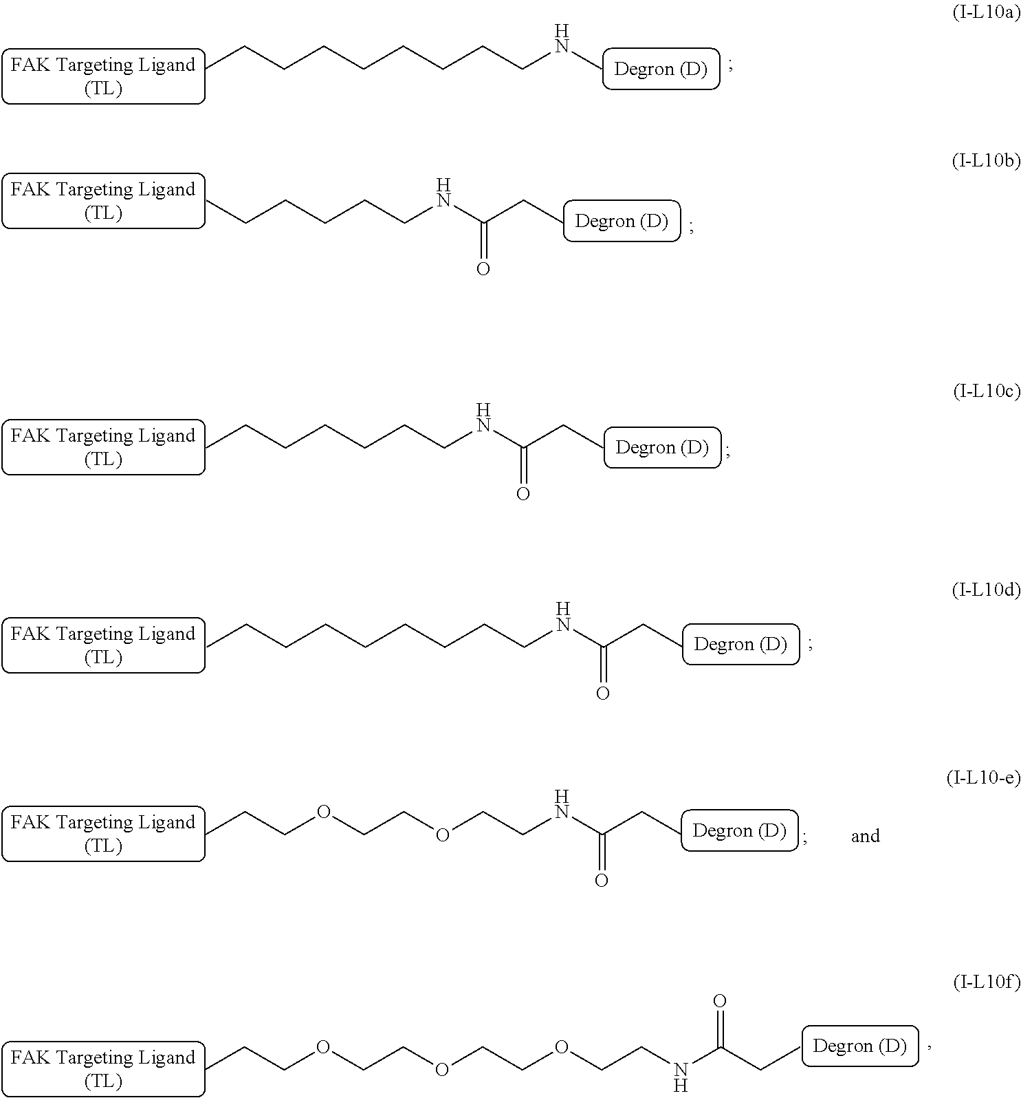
CCCCCCCCCNC.CCCCCCNC(CC)=O.CCCCCCCNC(CC)=O.C(CCCCCNC(CC)=O)CCC.O(CCOCCNC(CC)=O)CCC.CCCOCCOCCOCCNC(CC)=O
